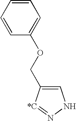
C1=C(COC2=CC=CC=C2)[*C]=NN1
